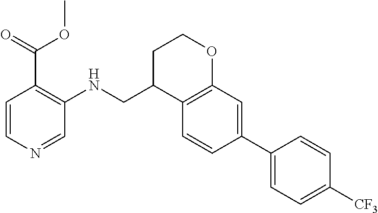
C1=CC(C2=CC=C([CF3])C=C2)=CC2=C1C(CNC1=C(C(OC)=O)C=CN=C1)CCO2
